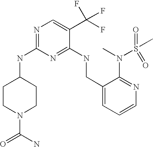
C1(CNC2=NC(NC3CCN(C(N)=O)CC3)=NC=C2C(F)(F)F)=CC=CN=C1N(C)S(C)(=O)=O
